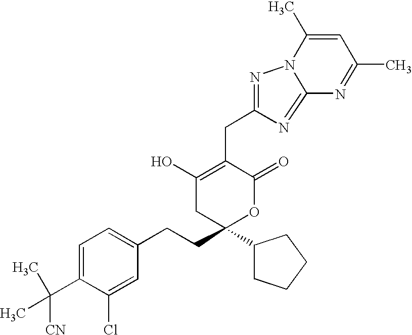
C1(C2(CCC3=CC=C(C([CN])(C)C)C(Cl)=C3)OC(=O)C(CC3=NN4C(C)=CC(C)=NC4=N3)=C(O)C2)CCCC1
